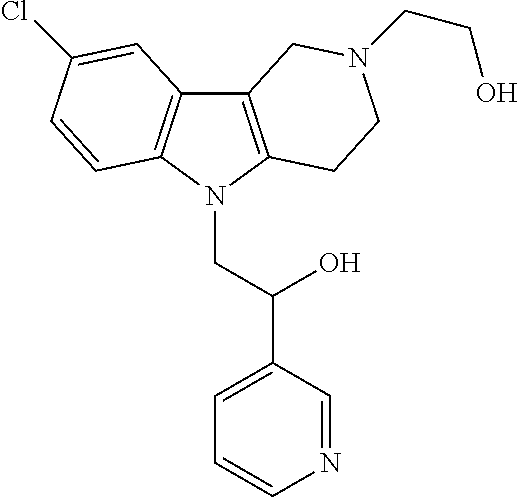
C12=C(N(CC(C3=CC=CN=C3)O)C3=C1C=C(Cl)C=C3)CCN(CCO)C2
